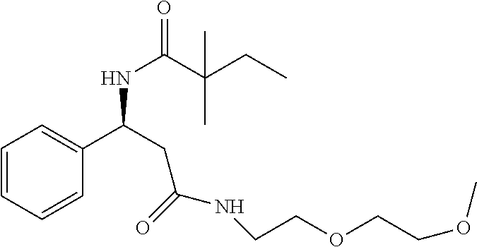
N(C(C(CC)(C)C)=O)C(C1=CC=CC=C1)CC(NCCOCCOC)=O
